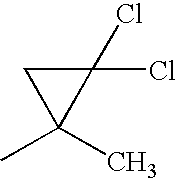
CC1(C)C(Cl)(Cl)C1
